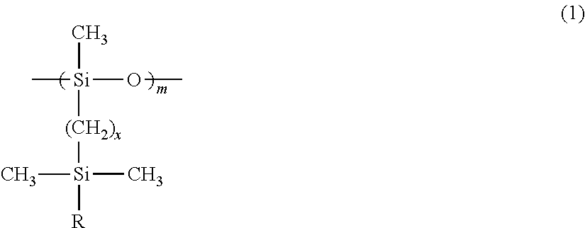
[Si]([(CH2)x][Si](C)(C)[R])(OC)(C)C
